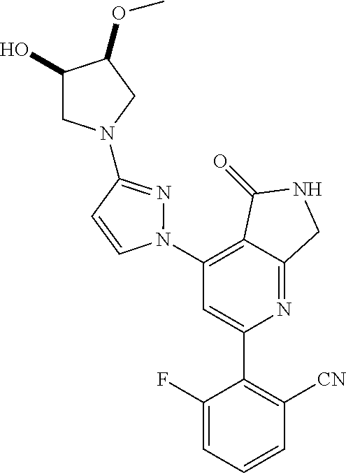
C1(N2N=C(N3CC(O)C(OC)C3)C=C2)=C2C(=NC(C3=C([CN])C=CC=C3F)=C1)CNC2=O
